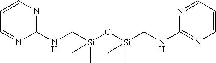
C1(NC[Si](C)(C)O[Si](C)(C)CNC2=NC=CC=N2)=NC=CC=N1
